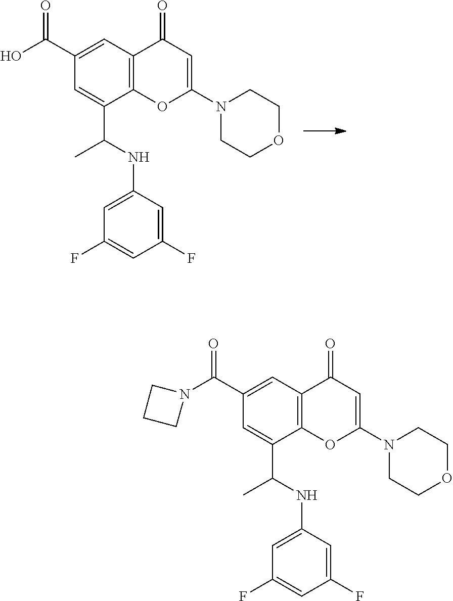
OC(C1=CC2=C(C(C(NC3=CC(F)=CC(F)=C3)C)=C1)OC(N1CCOCC1)=CC2=O)=O.N1(C(C2=CC3=C(C(C(NC4=CC(F)=CC(F)=C4)C)=C2)OC(N2CCOCC2)=CC3=O)=O)CCC1
